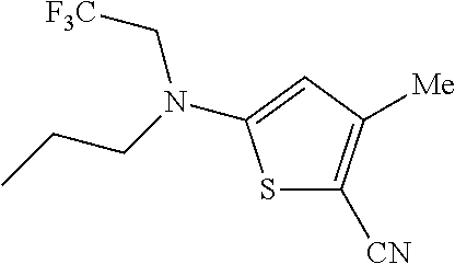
S1C([CN])=C([Me])C=C1N(C[F3C])CCC
